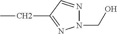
CCC1=NN(CO)N=C1
